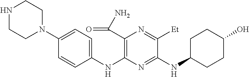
C1(NC2=C(C(N)=O)N=C([Et])C(NC3CCC(O)CC3)=N2)=CC=C(N2CCNCC2)C=C1
